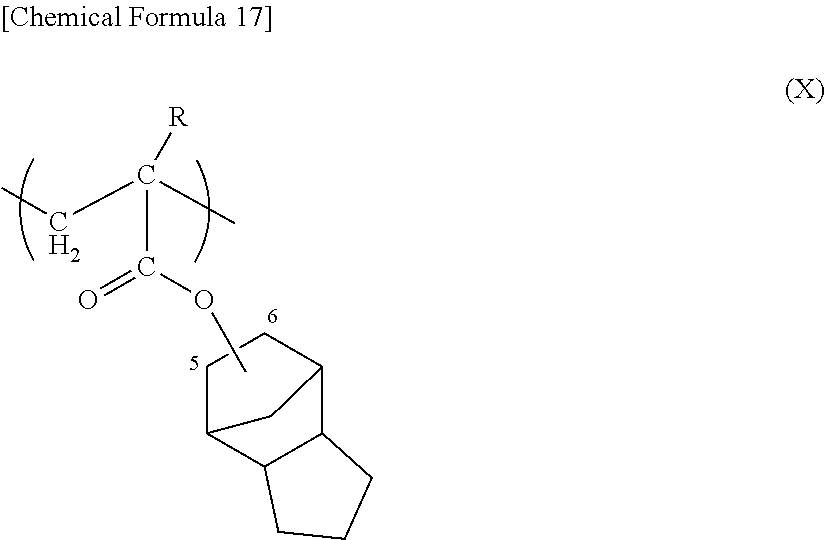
C(C(C)([R])C(OC)=O)C.C1C2C3C(C(C1)C2)CCC3
